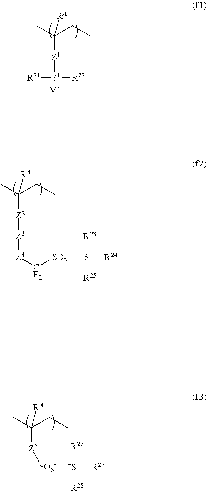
CC(CC)([Z1][S+]([R21])[R22])[RA].[M-].CC(CC)([Z2][Z3][Z4][CF2][SO3-])[RA].[S+]([R23])([R25])[R24].CC(CC)([Z5][SO3-])[RA].[S+]([R26])([R28])[R27]
